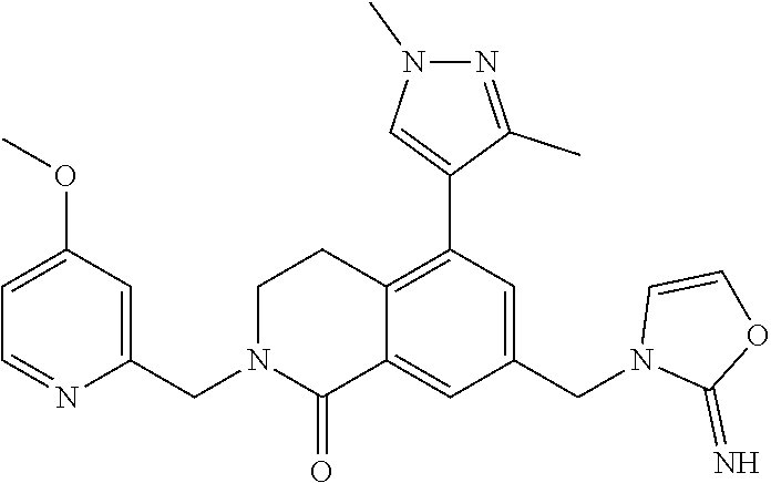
C1(CN2C(=O)C3=CC(CN4C(=N)OC=C4)=CC(C4=CN(C)N=C4C)=C3CC2)=CC(OC)=CC=N1
